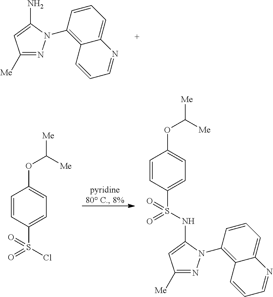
C1([Me])=NN(C2=C3C(=CC=C2)N=CC=C3)C(N)=C1.C1=CC(S(=O)(Cl)=O)=CC=C1OC([Me])[Me].C1=CC(S(=O)(=O)NC2=CC([Me])=NN2C2=C3C(=CC=C2)N=CC=C3)=CC=C1OC([Me])[Me]
